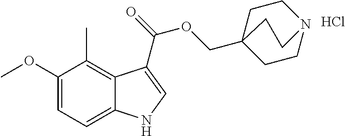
Cl.C1=C(OC)C(C)=C2C(=C1)NC=C2C(=O)OCC12CCN(CC1)CC2
